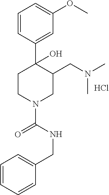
Cl.C1=CC(C2(O)CCN(C(NCC3=CC=CC=C3)=O)CC2CN(C)C)=CC(OC)=C1
